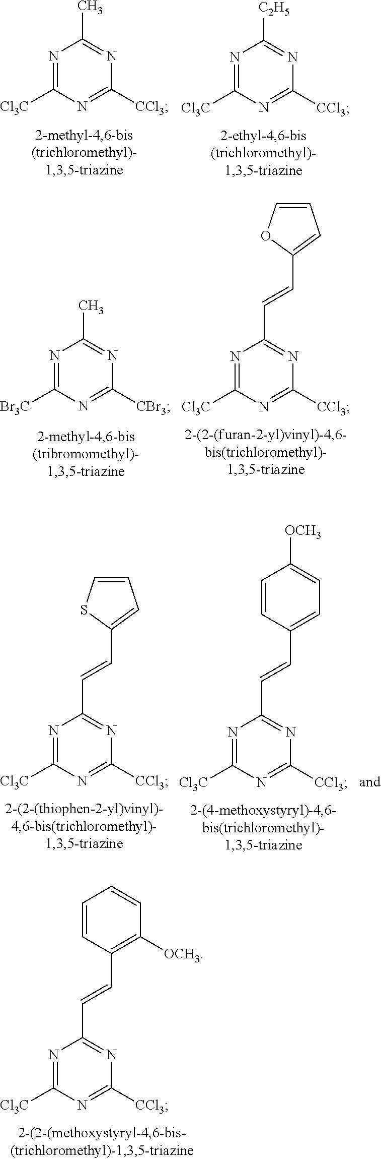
N1=C([Cl3C])N=C([CCl3])N=C1C=CC1=C([OCH3])C=CC=C1.N1=C([Cl3C])N=C([CCl3])N=C1C.N1=C([Cl3C])N=C([CCl3])N=C1[C2H5].N1=C([Br3C])N=C([CBr3])N=C1C.N1=C([Cl3C])N=C([CCl3])N=C1C=CC1=CC=CO1.N1=C([Cl3C])N=C([CCl3])N=C1C=CC1=CC=CS1.N1=C([Cl3C])N=C([CCl3])N=C1C=CC1=CC=C([OCH3])C=C1
